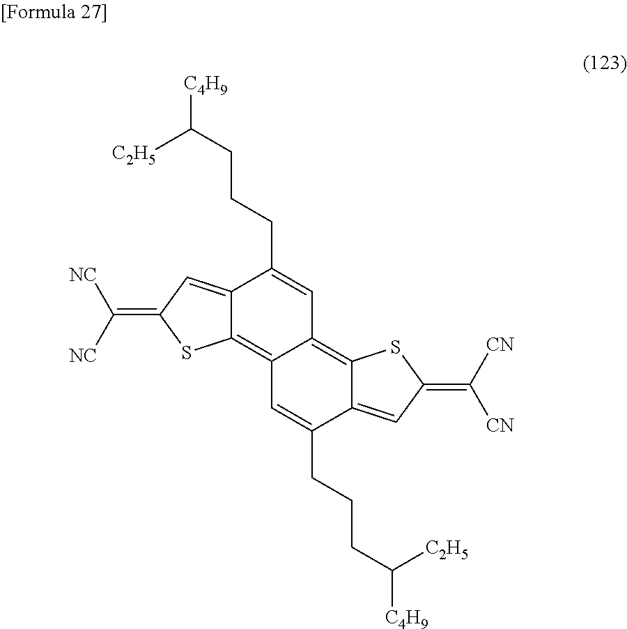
C12=CC(=C([NC])[NC])SC1=C1C(=C3C(=CC(=C([CN])[CN])S3)C(CCCC([C4H9])[C2H5])=C1)C=C2CCCC([C4H9])[C2H5]
